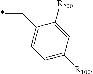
C1(C*)=CC=C([R100])C=C1[R200]
